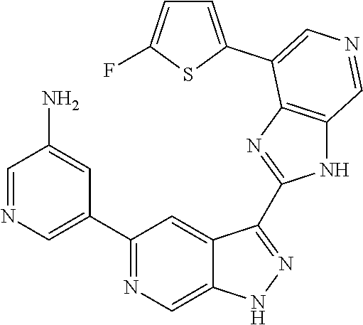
C1(C2=CN=CC(N)=C2)=NC=C2C(=C1)C(C1=NC3=C(N1)C=NC=C3C1=CC=C(F)S1)=NN2
